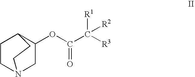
C1CN2CC(OC(C([R3])([R1])[R2])=O)C1CC2
